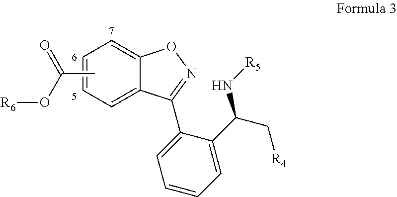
C1=C2C(=CC=C1)ON=C2C1=CC=CC=C1C(C[R4])N[R5].CC(O[R6])=O
